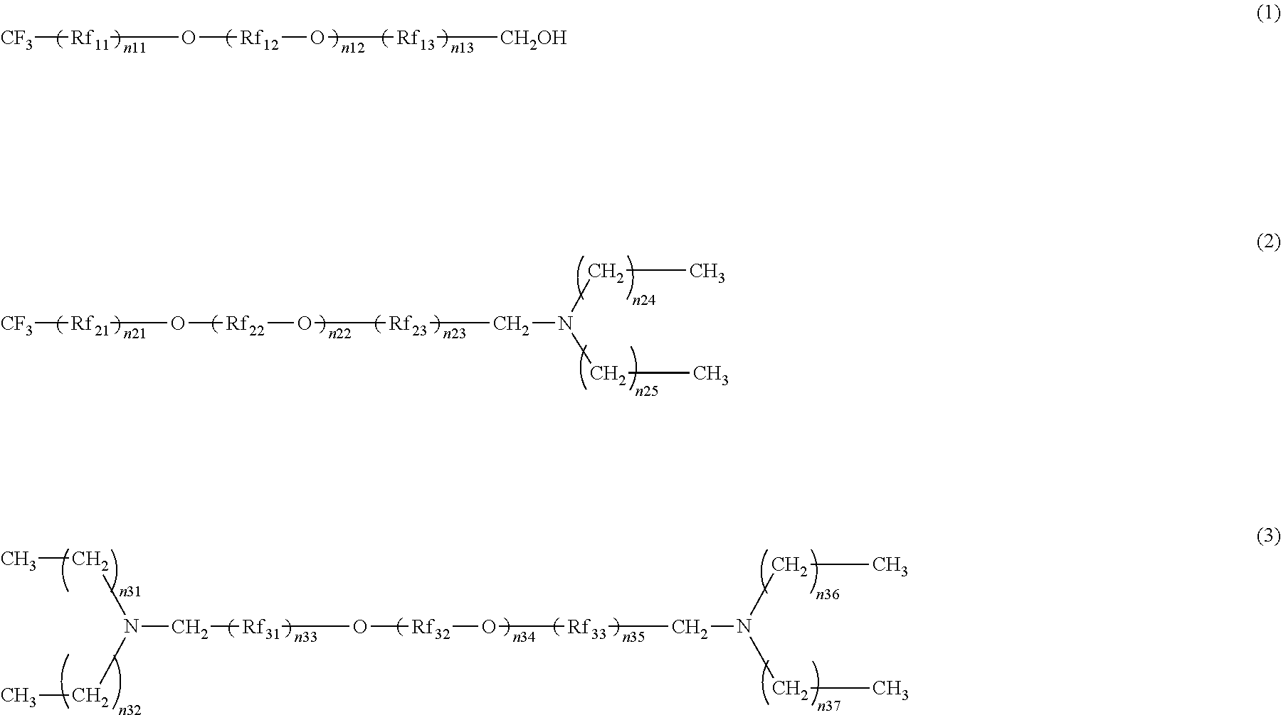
C(C)N(CC)C[Rf31]O[Rf32]O[Rf33]CN(CC)CC.[CF3][Rf11]O[Rf12]O[Rf13][CH2OH].[CF3][Rf21]O[Rf22]O[Rf23]CN(CC)CC
